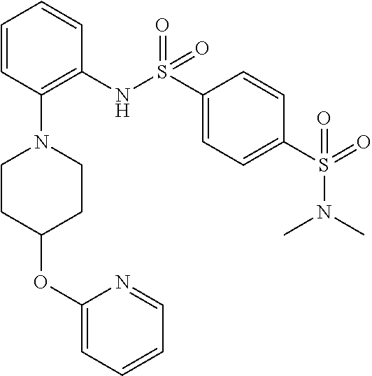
S(=O)(=O)(C1=CC=C(S(=O)(=O)NC2=C(N3CCC(OC4=CC=CC=N4)CC3)C=CC=C2)C=C1)N(C)C
